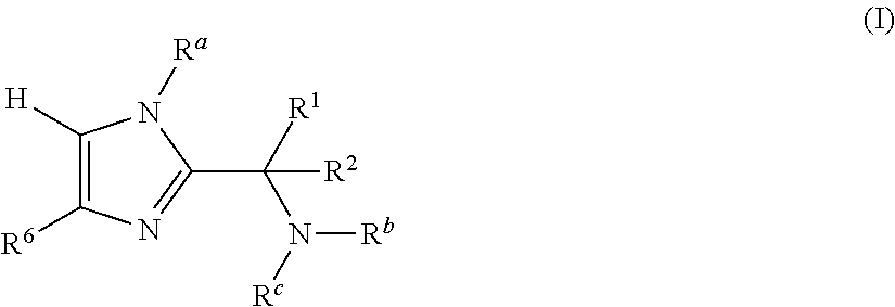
C1([H])=C([R6])N=C(C(N([Rc])[Rb])([R2])[R1])N1[Ra]
